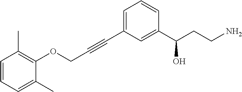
C1(C(CCN)O)=CC(C#CCOC2=C(C)C=CC=C2C)=CC=C1
